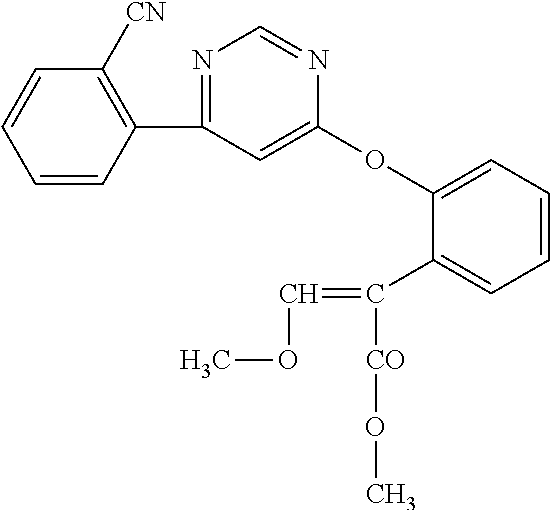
C1=CC(C2=NC=NC(OC3=CC=CC=C3C(=COC)[CO]OC)=C2)=C([CN])C=C1
